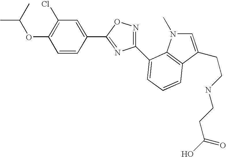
C1(OC(C)C)=C(Cl)C=C(C2=NC(C3=CC=CC4=C3N(C)C=C4CCNCCC(O)=O)=NO2)C=C1
